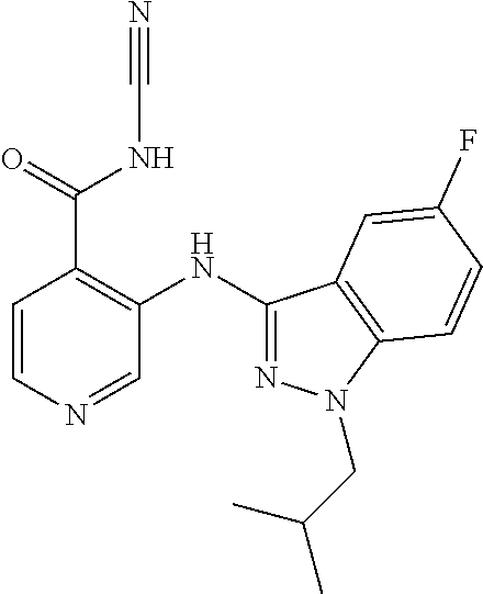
C1(NC2=NN(CC(C)C)C3=C2C=C(F)C=C3)=C(C(=O)NC#N)C=CN=C1
